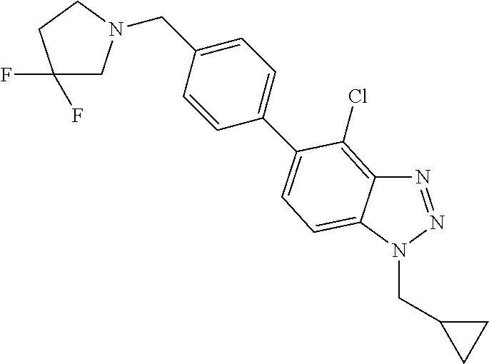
N1=NN(CC2CC2)C2=CC=C(C3=CC=C(CN4CC(F)(F)CC4)C=C3)C(Cl)=C12
